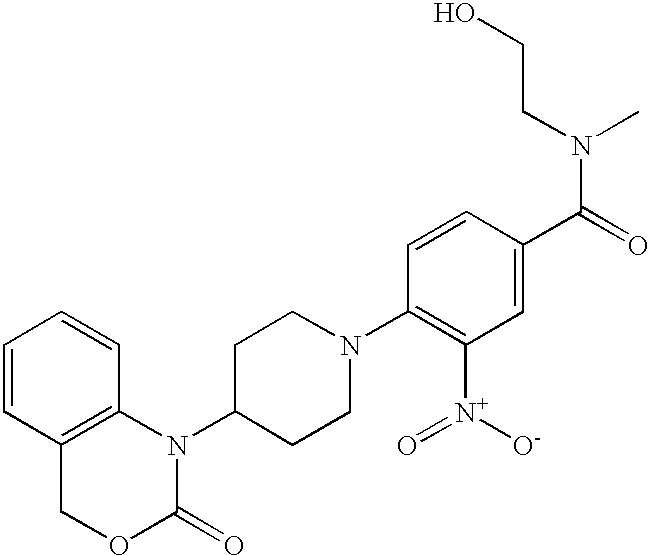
C1=CC2=C(C=C1)N(C1CCN(C3=C([N+]([O-])=O)C=C(C(=O)N(C)CCO)C=C3)CC1)C(=O)OC2
